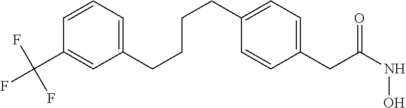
C(CC1=CC=C(CC(NO)=O)C=C1)CCC1=CC=CC(C(F)(F)F)=C1
